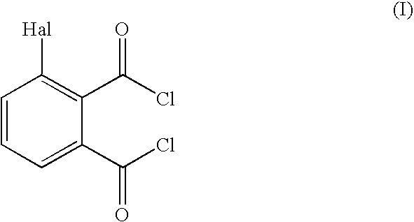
C1=CC=C(C(Cl)=O)C(C(Cl)=O)=C1[Hal]
